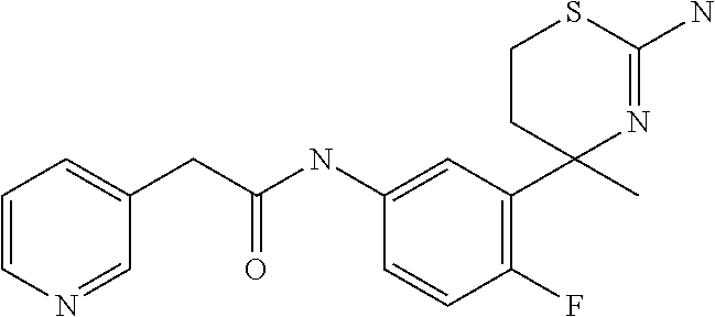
C1=CN=CC(CC(NC2=CC(C3(C)N=C(N)SCC3)=C(F)C=C2)=O)=C1
